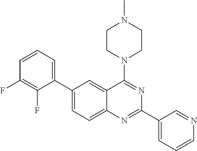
C1(C2=CC=CC(F)=C2F)=CC=C2C(=C1)C(N1CCN(C)CC1)=NC(C1=CC=CN=C1)=N2
